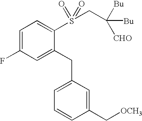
C1=C(F)C=C(CC2=CC=CC(C[OCH3])=C2)C(S(CC([Bu])([CHO])[Bu])(=O)=O)=C1
